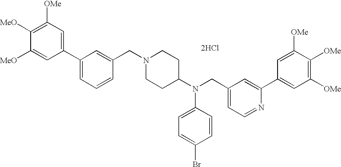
C1([OMe])=C([MeO])C([MeO])=CC(C2=CC=CC(CN3CCC(N(CC4=CC=NC(C5=CC([OMe])=C([OMe])C([OMe])=C5)=C4)C4=CC=C(Br)C=C4)CC3)=C2)=C1.[2HCl]
